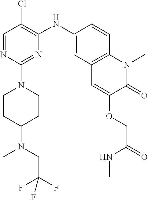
C1=NC(N2CCC(N(CC(F)(F)F)C)CC2)=NC(NC2=CC3=C(C=C2)N(C)C(=O)C(OCC(NC)=O)=C3)=C1Cl
